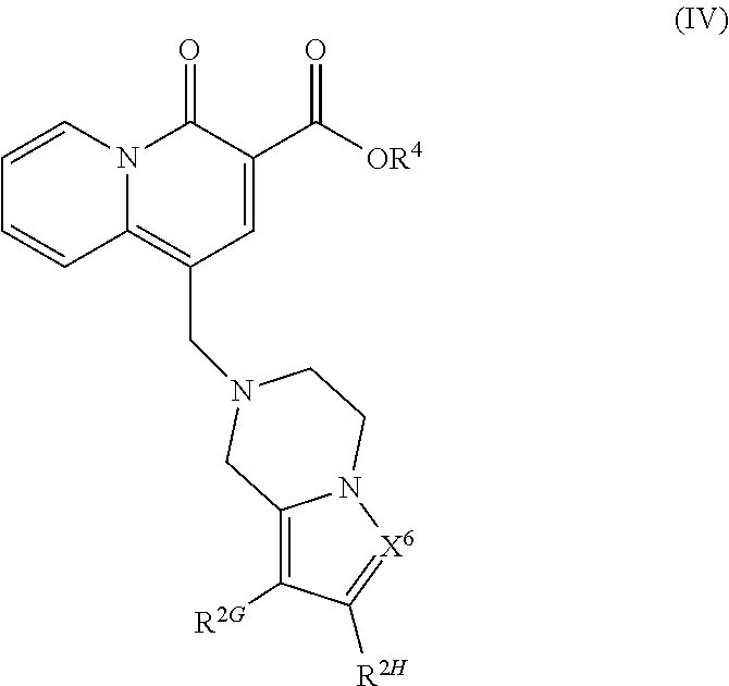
C1=CN2C(=C(CN3CCN4C(=C([R2G])C([R2H])=[X6]4)C3)C=C(C([OR4])=O)C2=O)C=C1
